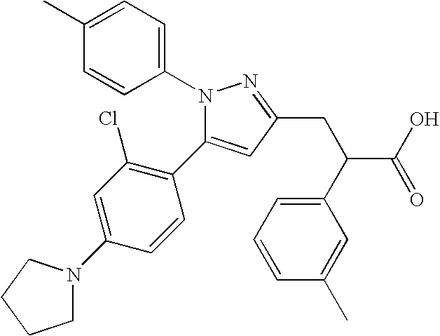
N1(C2=CC=C(C)C=C2)C(C2=C(Cl)C=C(N3CCCC3)C=C2)=CC(CC(C2=CC=CC(C)=C2)C(O)=O)=N1
